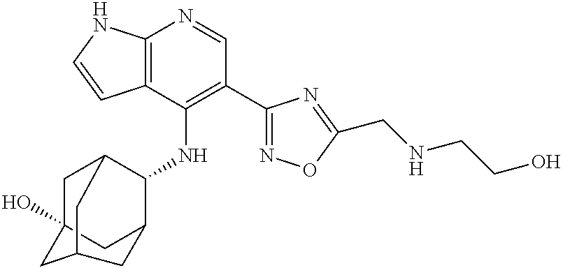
C12=C(C(NC3C4CC5(O)CC3CC(C5)C4)=C(C3=NOC(CNCCO)=N3)C=N1)C=CN2
